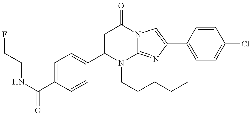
C1(C(NCCF)=O)=CC=C(C2=CC(=O)N3C(=NC(C4=CC=C(Cl)C=C4)=C3)N2CCCCC)C=C1
